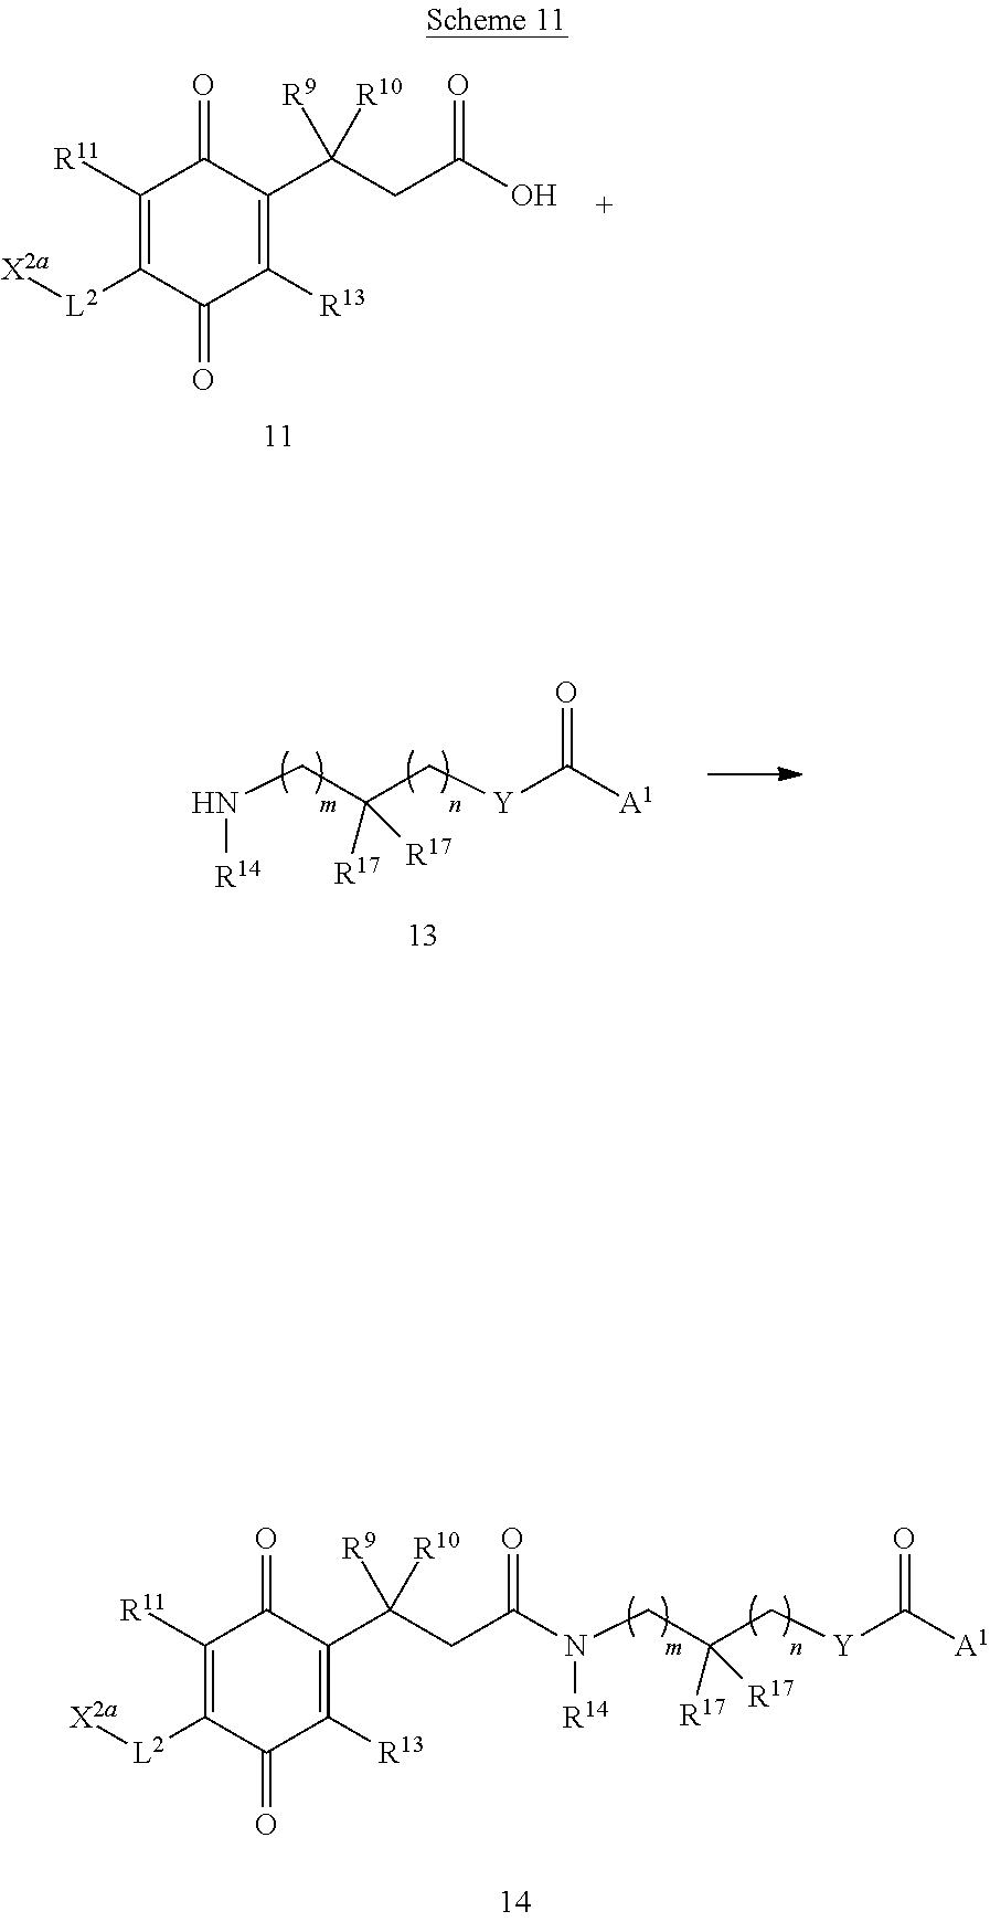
C1([R11])=C([L2][X2a])C(=O)C([R13])=C(C(CC(N(CC(C[Y]C(=O)[A1])([R17])[R17])[R14])=O)([R9])[R10])C1=O.C1([R11])=C([L2][X2a])C(=O)C([R13])=C(C(CC(O)=O)([R9])[R10])C1=O.N(CC(C[Y]C(=O)[A1])([R17])[R17])[R14]
